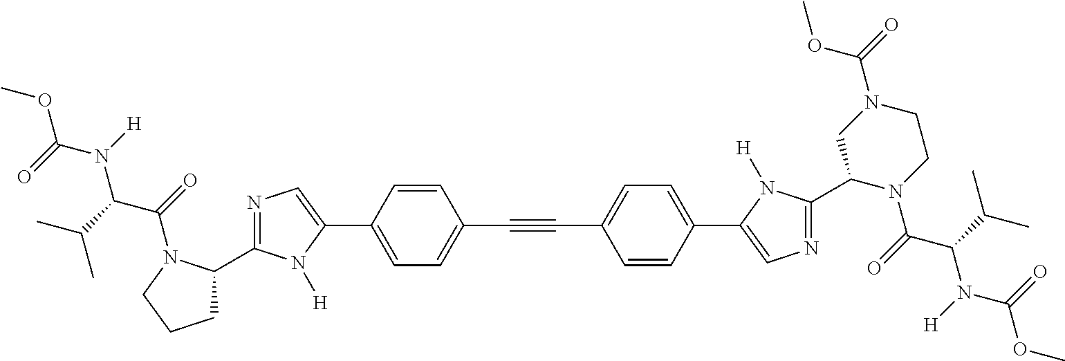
C1=C(C2=CN=C(C3CCCN3C(=O)C(C(C)C)N(C(OC)=O)[H])N2[H])C=CC(C#CC2=CC=C(C3=CN=C(C4N(C(=O)C(C(C)C)N(C(OC)=O)[H])CCN(C(=O)OC)C4)N3[H])C=C2)=C1
